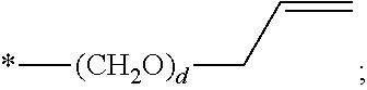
*[(CH2O)d]CC=C
